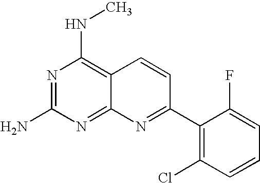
N1=C(N)N=C2C(=C1NC)C=CC(C1=C(Cl)C=CC=C1F)=N2
